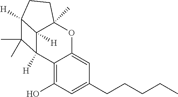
C12([H])C3([H])C(C)(OC4=CC(CCCCC)=CC(O)=C14)CCC3([H])C2(C)C
